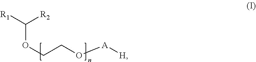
C(OCCO[A][H])([R1])[R2]
